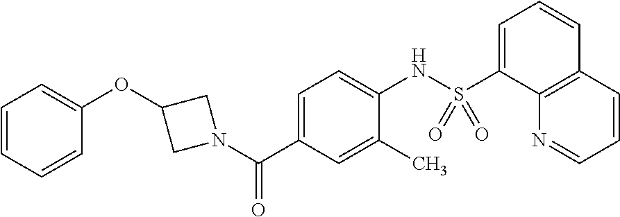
C1(OC2CN(C(C3=CC=C(NS(C4=CC=CC5=C4N=CC=C5)(=O)=O)C(C)=C3)=O)C2)=CC=CC=C1
